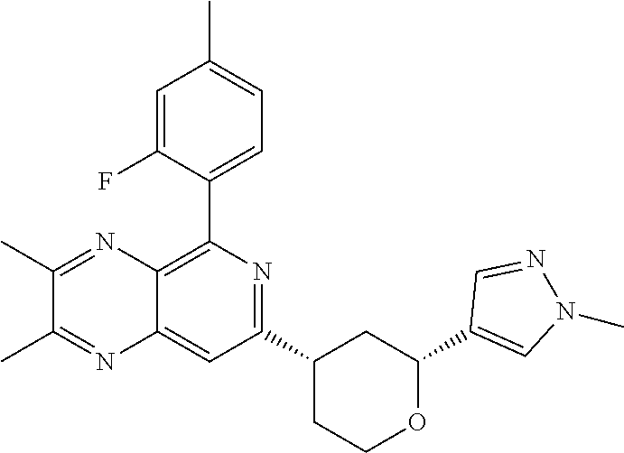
C1(C2=CN(C)N=C2)OCCC(C2=NC(C3=CC=C(C)C=C3F)=C3C(=C2)N=C(C)C(C)=N3)C1
